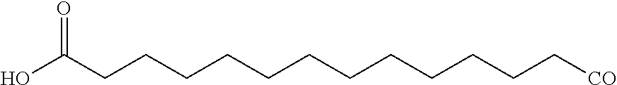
OC(CCCCCCCCCCCC[CO])=O
